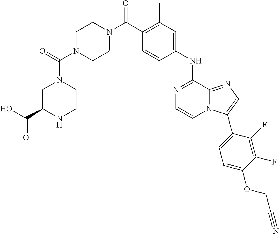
C1(C)=C(C(N2CCN(C(N3CC(C(O)=O)NCC3)=O)CC2)=O)C=CC(NC2=NC=CN3C2=NC=C3C2=CC=C(OCC#N)C(F)=C2F)=C1
